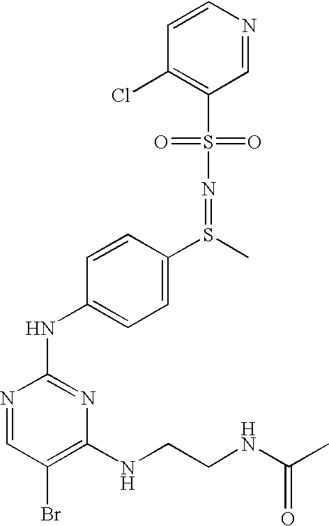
C1=CN=CC(S(N=S(C2=CC=C(NC3=NC(NCCNC(C)=O)=C(Br)C=N3)C=C2)C)(=O)=O)=C1Cl
